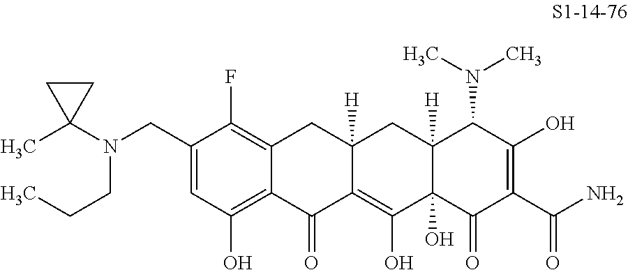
C1(CN(C2(C)CC2)CCC)=CC(O)=C2C(=C1F)CC1([H])C(=C(O)C3(O)C([H])(C1)C(N(C)C)C(O)=C(C(N)=O)C3=O)C2=O
